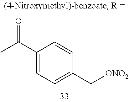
C1(C(C)=O)=CC=C(C[ONO2])C=C1
